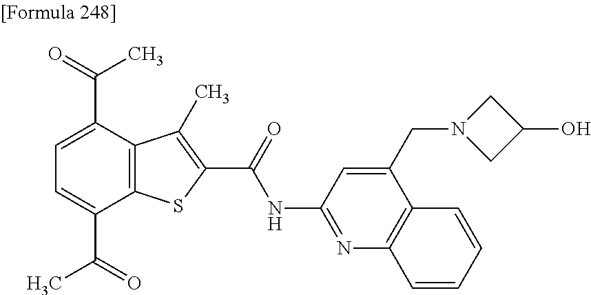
C1=C(C(=O)C)C2=C(C(C(=O)C)=C1)C(C)=C(C(=O)NC1=NC3=C(C(CN4CC(O)C4)=C1)C=CC=C3)S2
